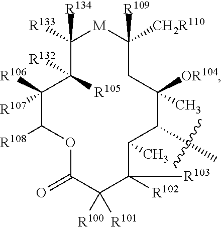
C1([R133])([R134])C([R105])([R132])C([R106])([R107])C([R108])OC(=O)C([R100])([R101])C([R102])([R103])C(C)C(C)C([OR104])(C)CC([CH2R110])([R109])[M]1
